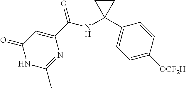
C1(=O)NC(C)=NC(C(NC2(C3=CC=C([OCF2H])C=C3)CC2)=O)=C1
